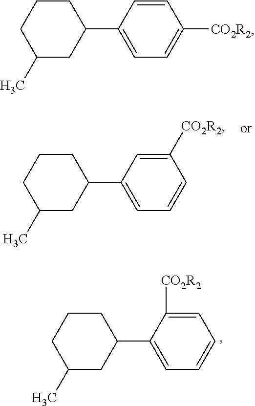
C1CCC(C)CC1C1=CC=CC([CO2R2])=C1.C1CCC(C)CC1C1=CC=CC=C1[CO2R2].C1CCC(C)CC1C1=CC=C([CO2R2])C=C1
